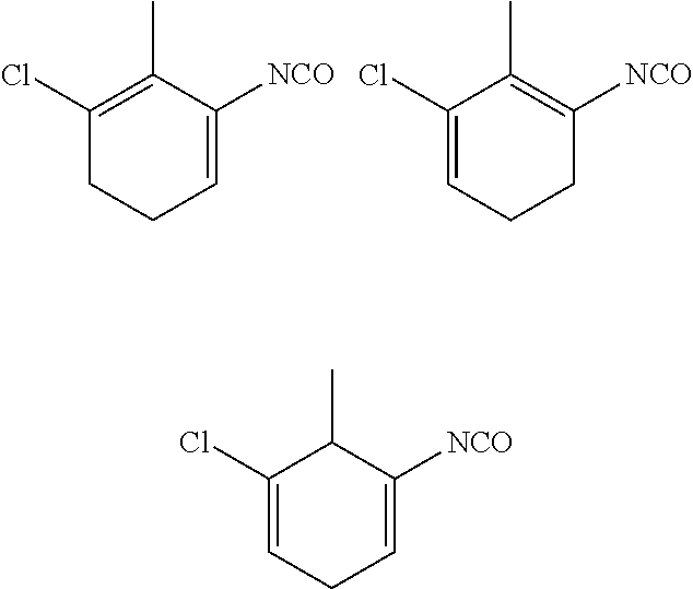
C1(Cl)=C(C)C([NCO])=CCC1.C1(Cl)=CCCC([NCO])=C1C.C1(Cl)=CCC=C([NCO])C1C
